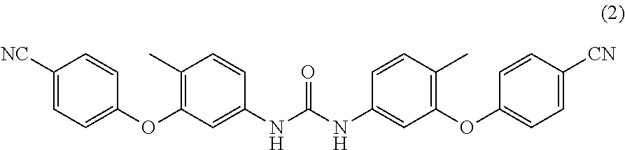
C1([NC])=CC=C(OC2=C(C)C=CC(NC(NC3=CC(OC4=CC=C([CN])C=C4)=C(C)C=C3)=O)=C2)C=C1
